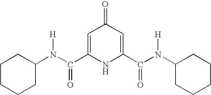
C1=C(C(N(C2CCCCC2)[H])=O)NC(C(N(C2CCCCC2)[H])=O)=CC1=O
